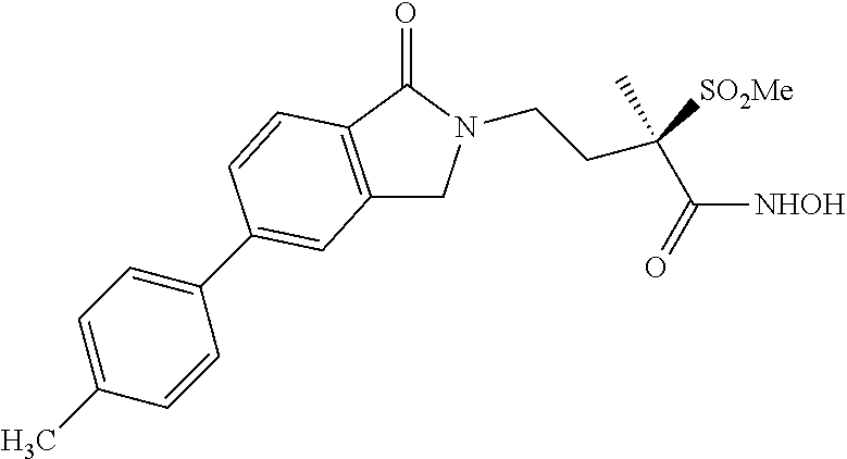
C12=C(C(=O)N(CCC(C([NHOH])=O)([SO2Me])C)C1)C=CC(C1=CC=C(C)C=C1)=C2
